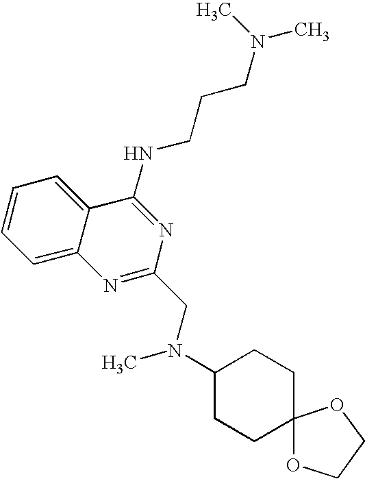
C1=CC=C2C(=C1)N=C(CN(C1CCC3(CC1)OCCO3)C)N=C2NCCCN(C)C
